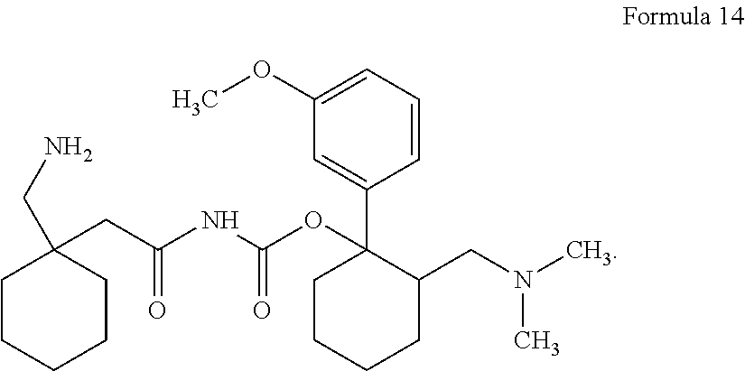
C1CCCC(CN(C)C)C1(C1=CC(OC)=CC=C1)OC(NC(CC1(CN)CCCCC1)=O)=O
